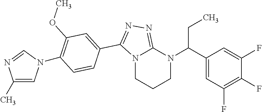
C1N(C(C2=CC(F)=C(F)C(F)=C2)CC)C2=NN=C(C3=CC(OC)=C(N4C=C(C)N=C4)C=C3)N2CC1
